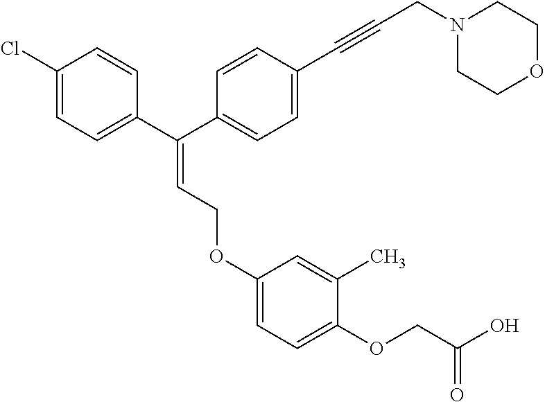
C1(C(C2=CC=C(C#CCN3CCOCC3)C=C2)=CCOC2=CC=C(OCC(O)=O)C(C)=C2)=CC=C(Cl)C=C1
